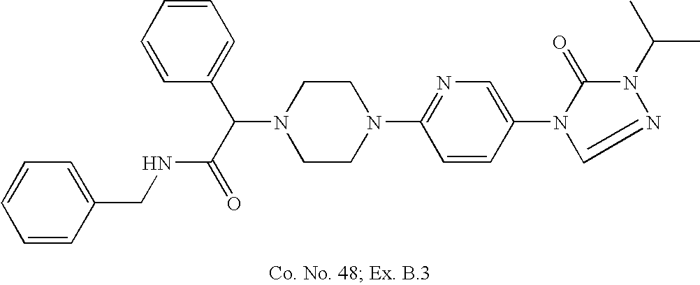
N1(C(C(=O)NCC2=CC=CC=C2)C2=CC=CC=C2)CCN(C2=NC=C(N3C(=O)N(C(C)C)N=C3)C=C2)CC1
